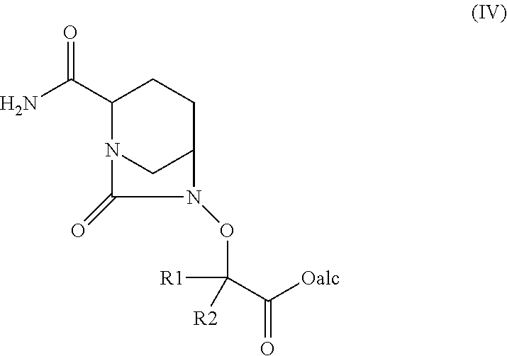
C1(C(N)=O)N2CC(CC1)N(OC([R1])(C([Oalc])=O)[R2])C2=O
